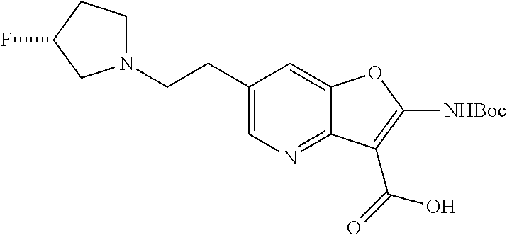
C1(CCN2CCC(F)C2)=CN=C2C(=C1)OC([NHBoc])=C2C(=O)O
